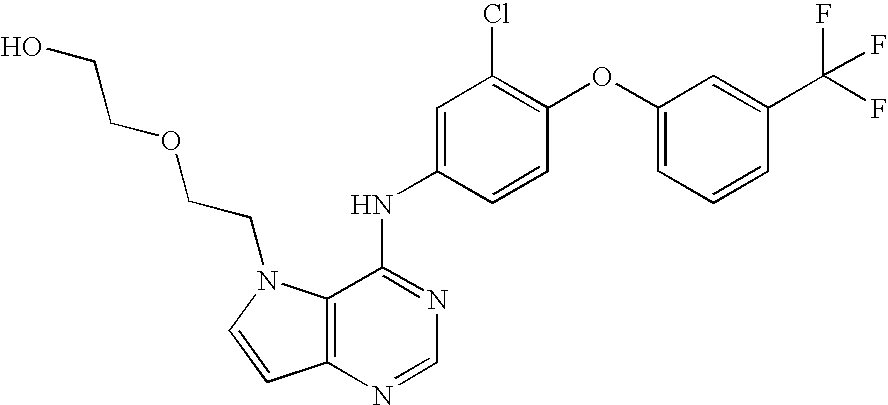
C1(OC2=C(Cl)C=C(NC3=NC=NC4=C3N(CCOCCO)C=C4)C=C2)=CC=CC(C(F)(F)F)=C1
